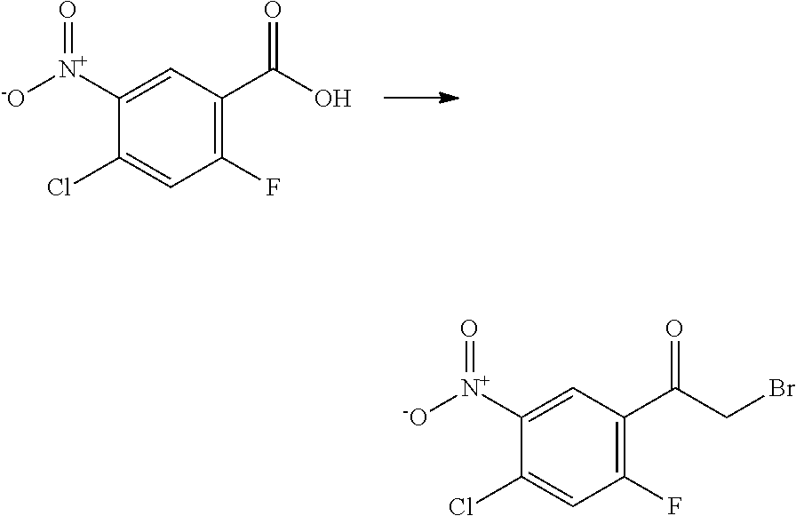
C1(F)=C(C(O)=O)C=C([N+]([-O])=O)C(Cl)=C1.C1(F)=C(C(CBr)=O)C=C([N+]([-O])=O)C(Cl)=C1
